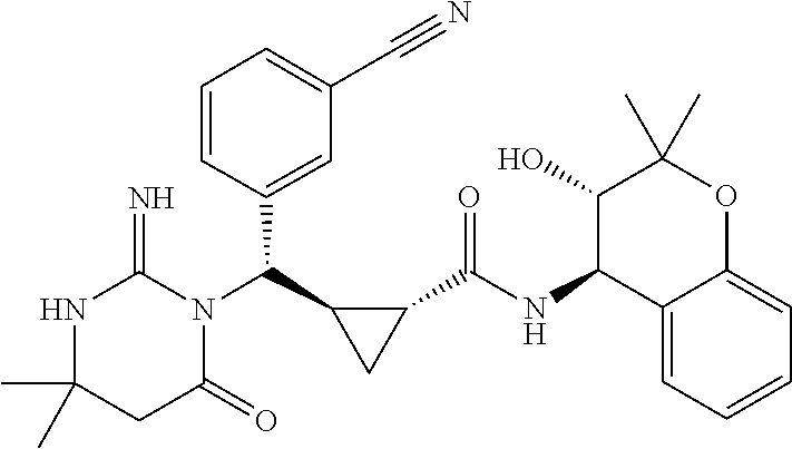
CC1(C)NC(=N)N(C(C2CC2C(NC2C3=CC=CC=C3OC(C)(C)C2O)=O)C2=CC(C#N)=CC=C2)C(=O)C1
